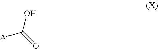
C([A])(=O)O
